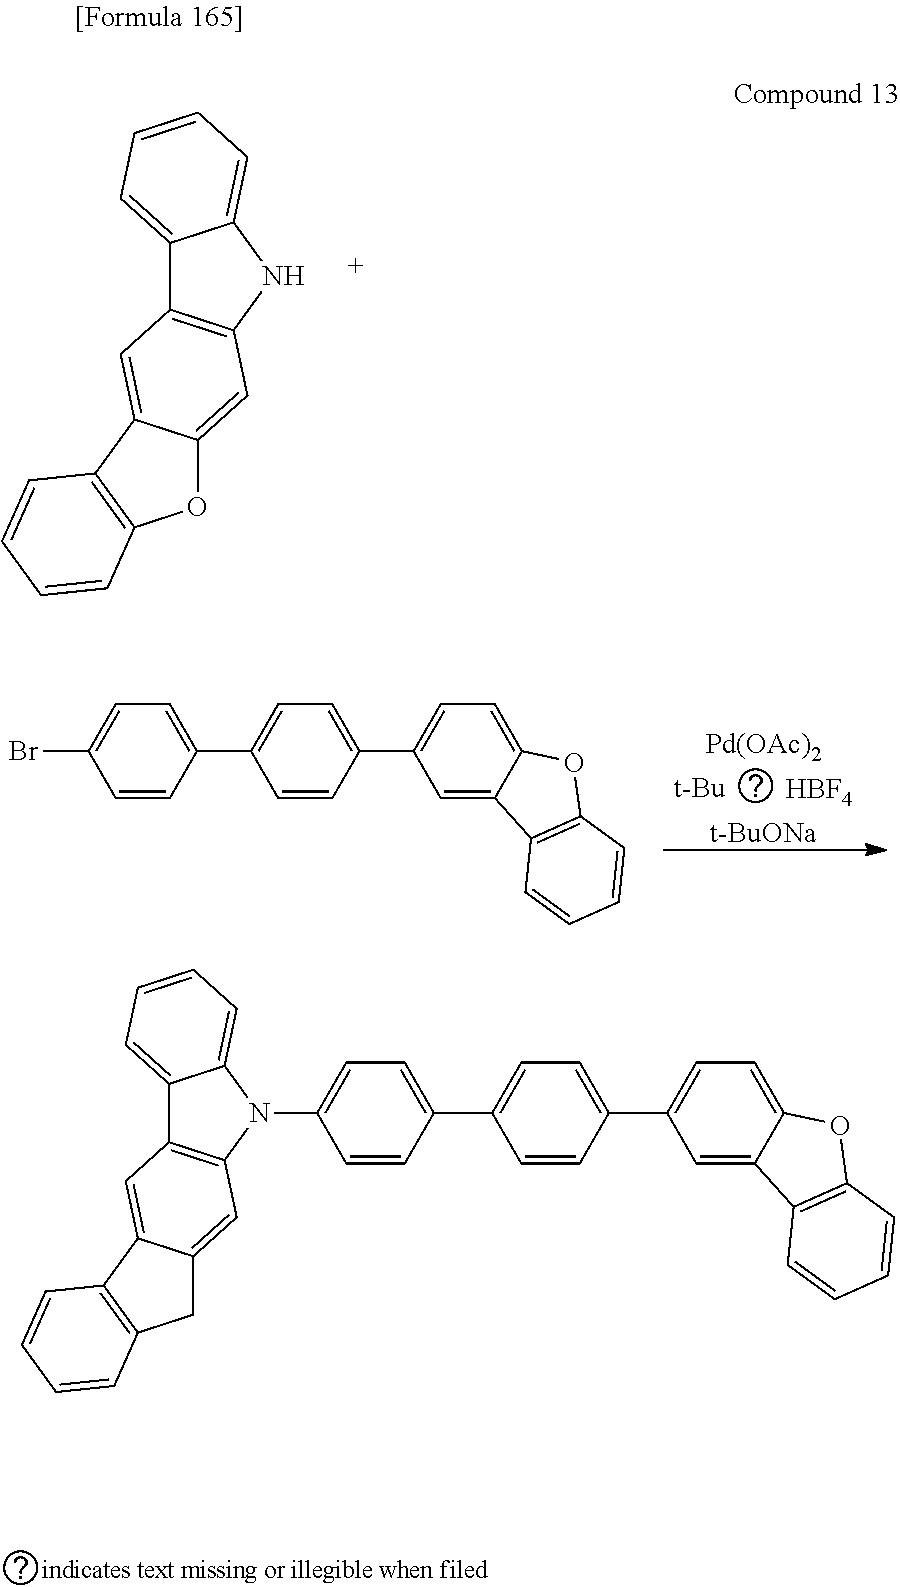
C12=CC=CC=C1NC1=C2C=C2C(=C1)OC1=C2C=CC=C1.[t-Bu].[HBF4].[Pd(OAc)2].[t-BuONa].C1=CC(C2=CC=C(C3=CC=C4C(=C3)C3=C(O4)C=CC=C3)C=C2)=CC=C1Br.C1=CC(C2=CC=C(C3=CC=C4C(=C3)C3=C(O4)C=CC=C3)C=C2)=CC=C1N1C2=C(C3=CC=CC=C31)C=C1C(=C2)CC2=C1C=CC=C2
